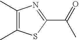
C1(C)=C(C)SC(C(=O)C)=N1
